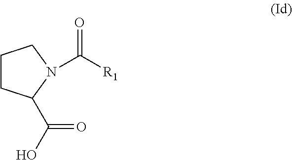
C1CC(C(O)=O)N(C([R1])=O)C1
